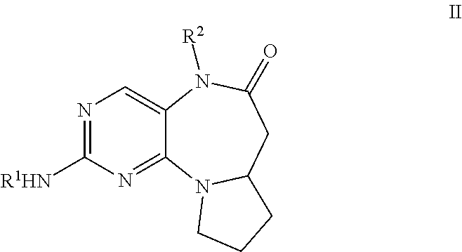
N1=C([R1HN])N=C2C(=C1)N([R2])C(=O)CC1N2CCC1
